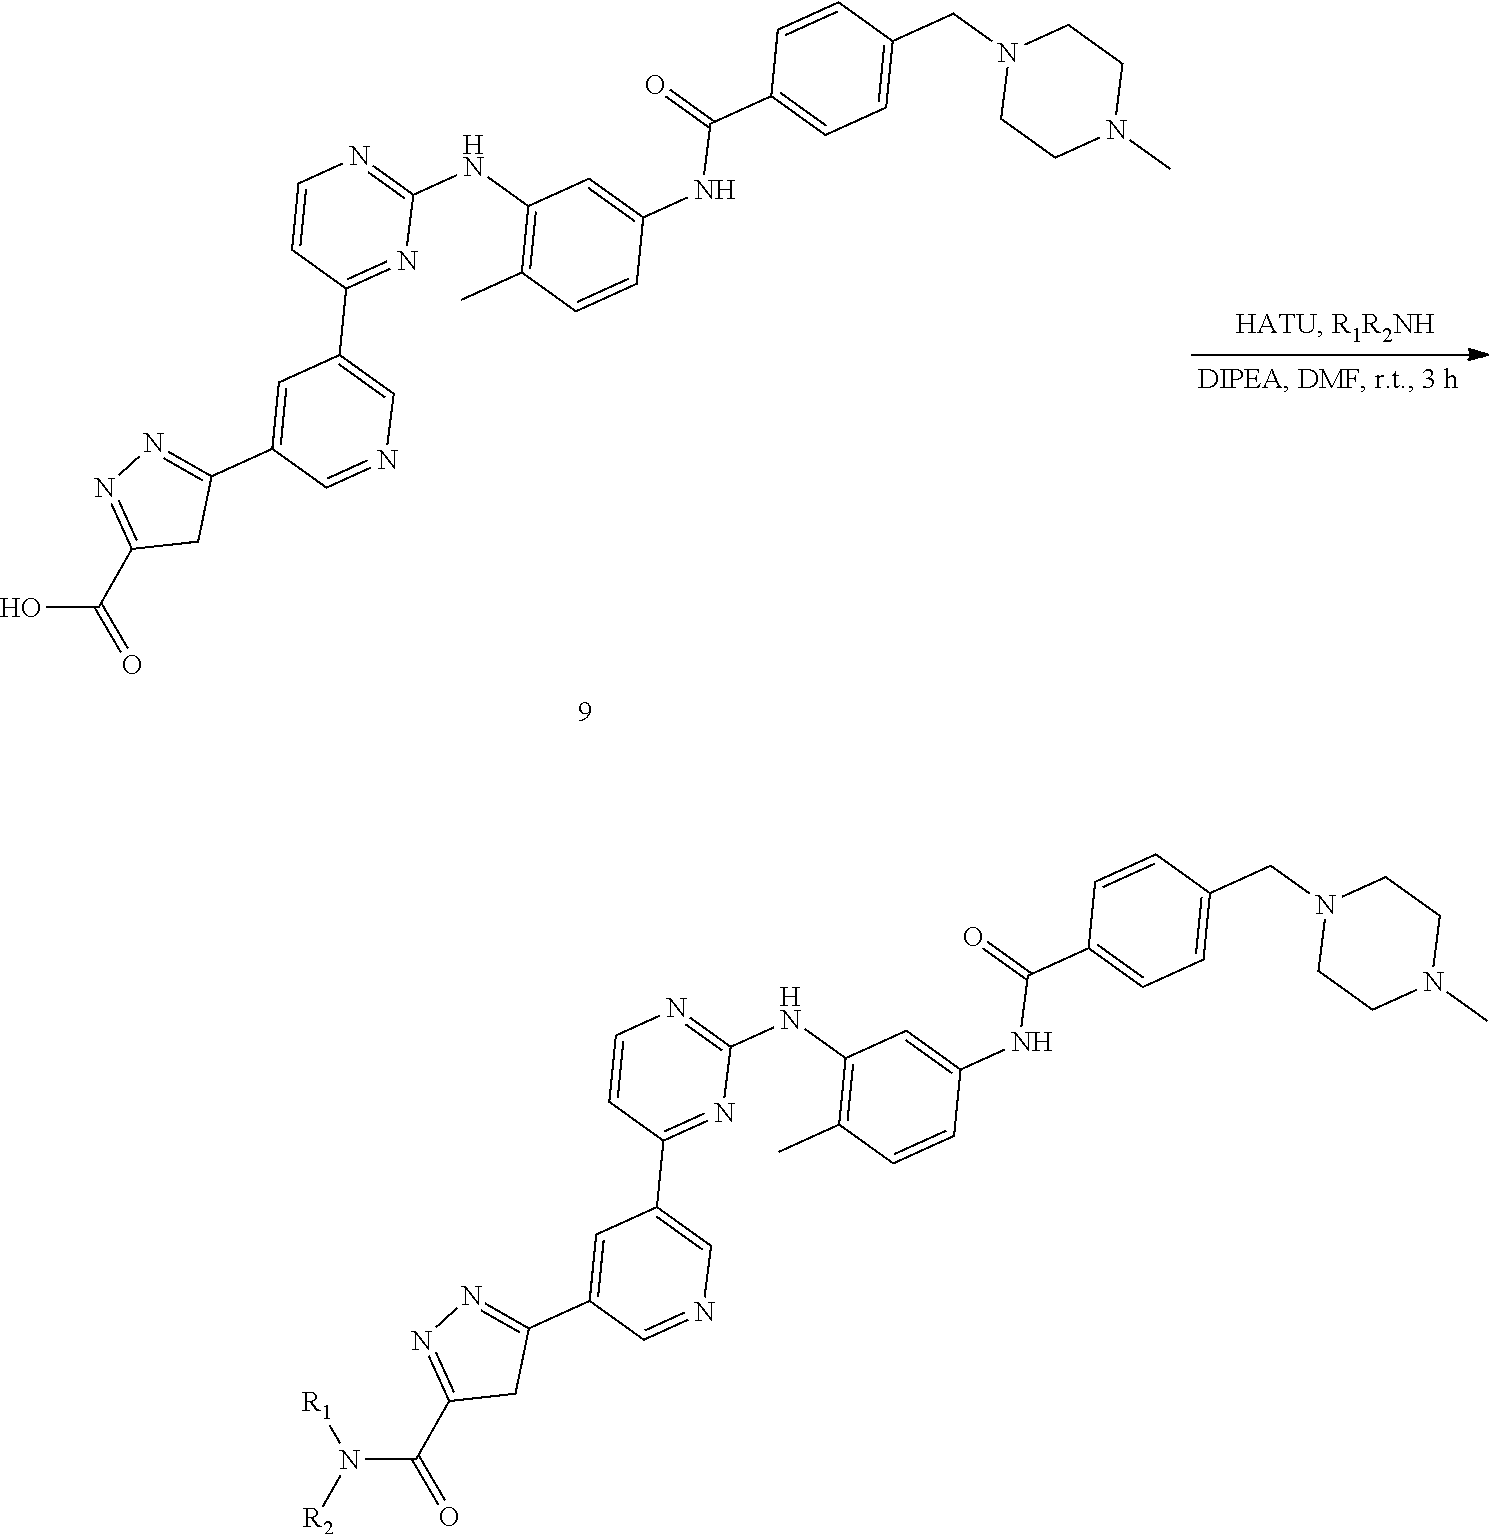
C1=CC(C2=CN=CC(C3=NN=C(C(=O)O)C3)=C2)=NC(NC2=C(C)C=CC(NC(C3=CC=C(CN4CCN(C)CC4)C=C3)=O)=C2)=N1.C1=CC(C2=CN=CC(C3=NN=C(C(=O)N([R1])[R2])C3)=C2)=NC(NC2=C(C)C=CC(NC(C3=CC=C(CN4CCN(C)CC4)C=C3)=O)=C2)=N1
